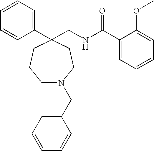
C1=CC=C(C2(CNC(C3=CC=CC=C3OC)=O)CCCN(CC3=CC=CC=C3)CC2)C=C1
